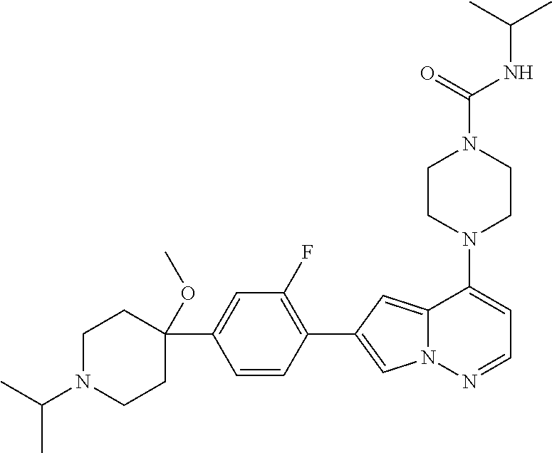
N1(C2=CC=NN3C2=CC(C2=C(F)C=C(C4(OC)CCN(C(C)C)CC4)C=C2)=C3)CCN(C(NC(C)C)=O)CC1
